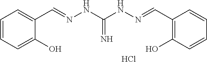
C1=CC=CC(O)=C1C=NNC(NN=CC1=CC=CC=C1O)=N.Cl
